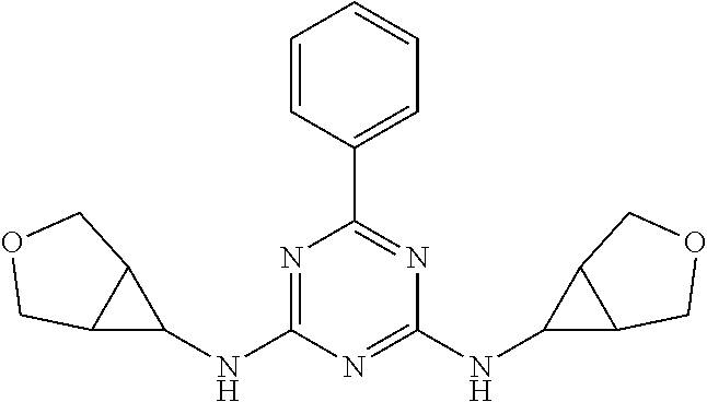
C1=CC(C2=NC(NC3C4C3COC4)=NC(NC3C4C3COC4)=N2)=CC=C1
